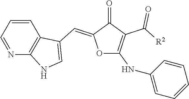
N1=CC=CC2=C1NC=C2C=C1OC(NC2=CC=CC=C2)=C(C([R2])=O)C1=O
